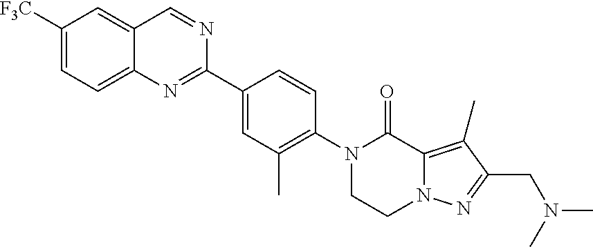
C1([F3C])=CC=C2C(=C1)C=NC(C1=CC(C)=C(N3CCN4C(=C(C)C(CN(C)C)=N4)C3=O)C=C1)=N2
